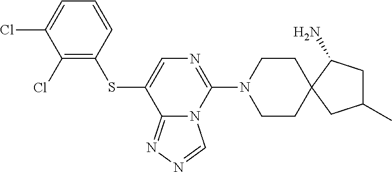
C1(Cl)=C(SC2=CN=C(N3CCC4(CC3)C(N)CC(C)C4)N3C2=NN=C3)C=CC=C1Cl
